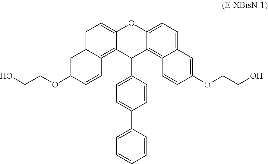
C12=CC=C3C(=C1C(C1=CC=C(C4=CC=CC=C4)C=C1)C1=C4C(=CC=C1O2)C=C(OCCO)C=C4)C=CC(OCCO)=C3
